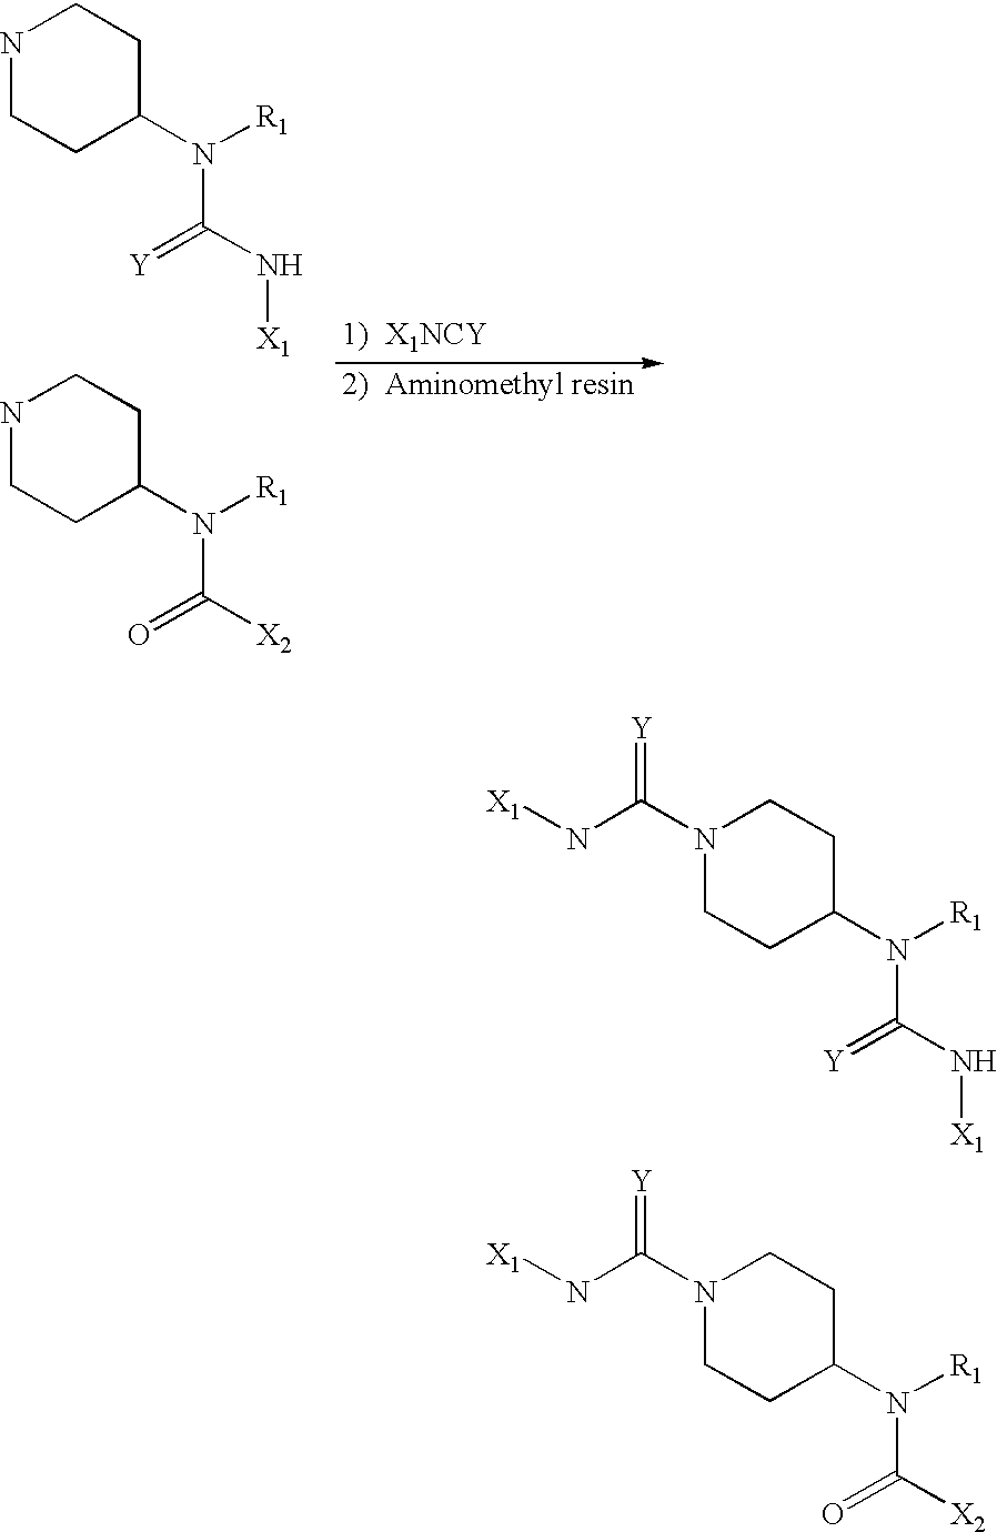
N1CCC(N([R1])C(N[X1])=[Y])CC1.N1CCC(N([R1])C([X2])=O)CC1.N1(C(N[X1])=[Y])CCC(N([R1])C(N[X1])=[Y])CC1.N1(C(N[X1])=[Y])CCC(N([R1])C([X2])=O)CC1
